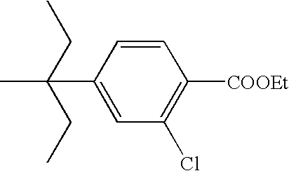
C1(C(C)(CC)CC)=CC(Cl)=C([COOEt])C=C1
